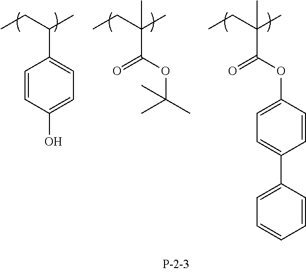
C1=CC(O)=CC=C1C(CC)C.O=C(OC(C)(C)C)C(CC)(C)C.O=C(OC1=CC=C(C2=CC=CC=C2)C=C1)C(CC)(C)C
